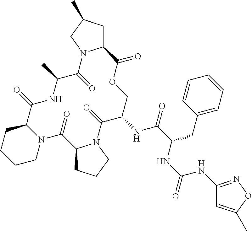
N12C(CCCC1)C(=O)NC(C)C(=O)N1C(CC(C)C1)C(=O)OCC(NC(C(NC(NC1=NOC(C)=C1)=O)CC1=CC=CC=C1)=O)C(=O)N1C(C2=O)CCC1
